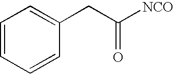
C1=CC=CC(CC([NCO])=O)=C1
